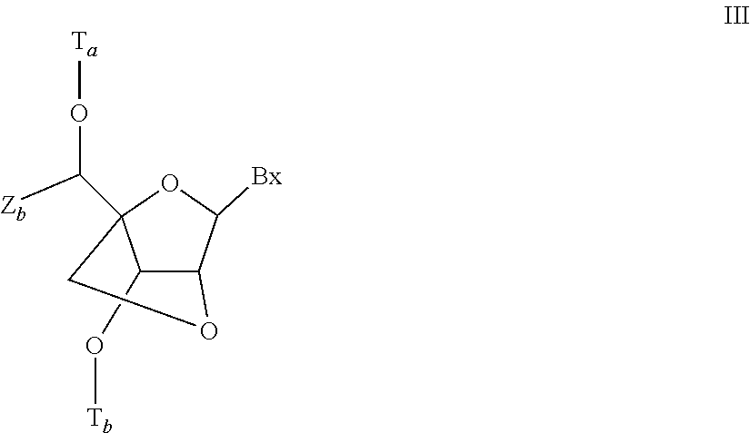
C12(C([Zb])O[Ta])C(O[Tb])C(OC1)C([Bx])O2
